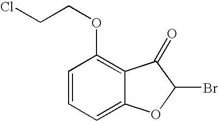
C1=CC=C2C(=C1OCCCl)C(=O)C(Br)O2
